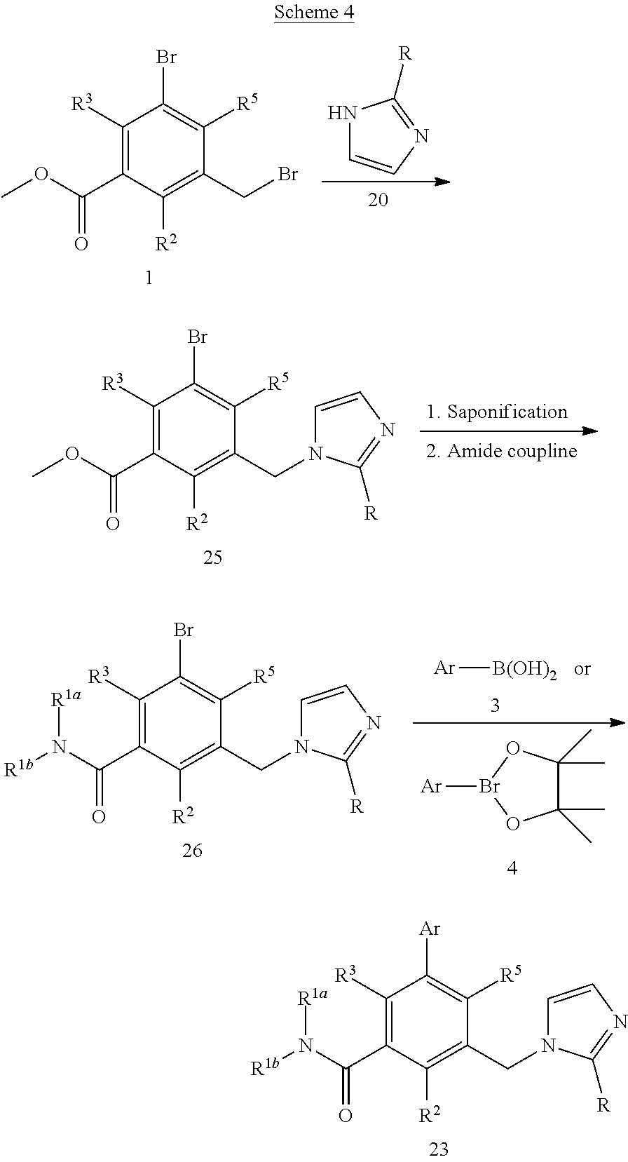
BrCC1=C([R2])C(C(OC)=O)=C([R3])C(Br)=C1[R5].N1C=CN=C1[R].C1=CN=C([R])N1CC1=C([R2])C(C(OC)=O)=C([R3])C(Br)=C1[R5].C1(C)(C)C(C)(C)OBr([Ar])O1.[Ar][B(OH)2].C1=CN=C([R])N1CC1=C([R2])C(C(N([R1b])[R1a])=O)=C([R3])C(Br)=C1[R5].C1=CN=C([R])N1CC1=C([R2])C(C(N([R1b])[R1a])=O)=C([R3])C([Ar])=C1[R5]
